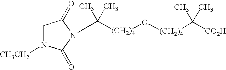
C([(CH2)4]O[(CH2)4]C([CO2H])(C)C)(C)(C)N1C(=O)CN([CH3CH2])C1=O
